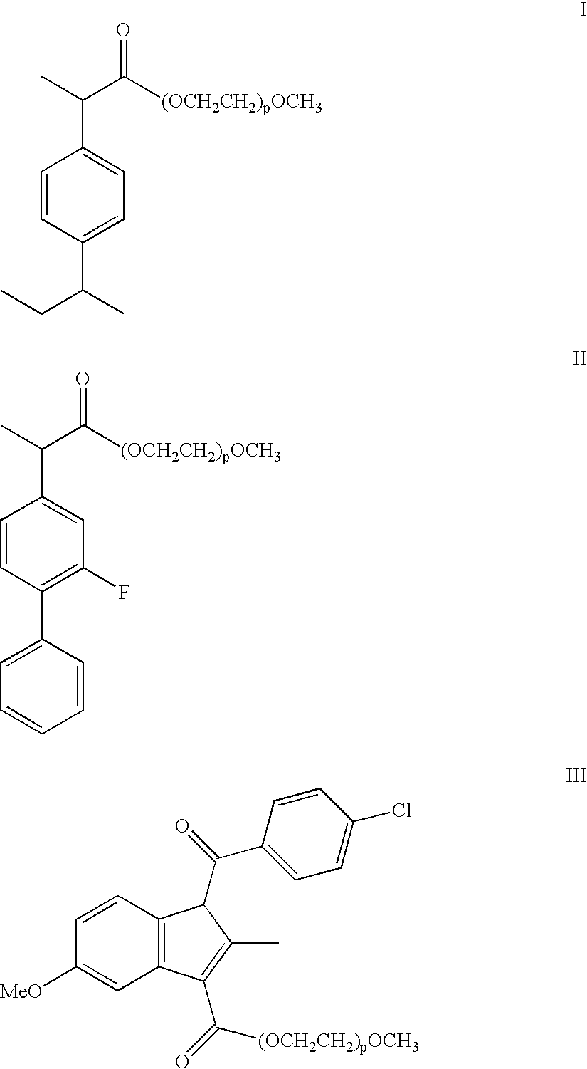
C1=CC(C(C)CC)=CC=C1C(C(=O)[(OCH2CH2)pOCH3])C.C1=CC(C2=CC=CC=C2)=C(F)C=C1C(C(=O)[(OCH2CH2)pOCH3])C.C12=C(C(C([(OCH2CH2)pOCH3])=O)=C(C)C1C(=O)C1=CC=C(Cl)C=C1)C=C([MeO])C=C2
